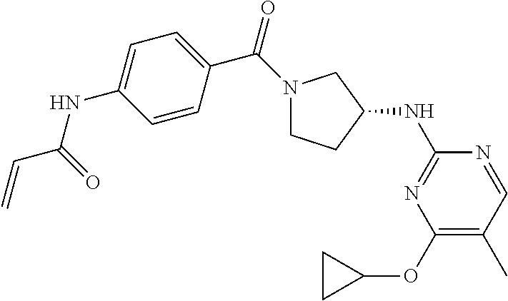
C1=C(NC(C=C)=O)C=CC(C(N2CCC(NC3=NC(OC4CC4)=C(C)C=N3)C2)=O)=C1
